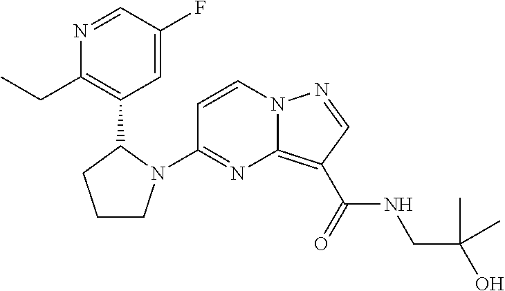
C1(N2CCCC2C2=C(CC)N=CC(F)=C2)=NC2=C(C(=O)NCC(O)(C)C)C=NN2C=C1
